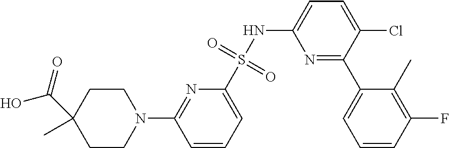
N1=C(C2=CC=CC(F)=C2C)C(Cl)=CC=C1NS(C1=CC=CC(N2CCC(C)(C(=O)O)CC2)=N1)(=O)=O
